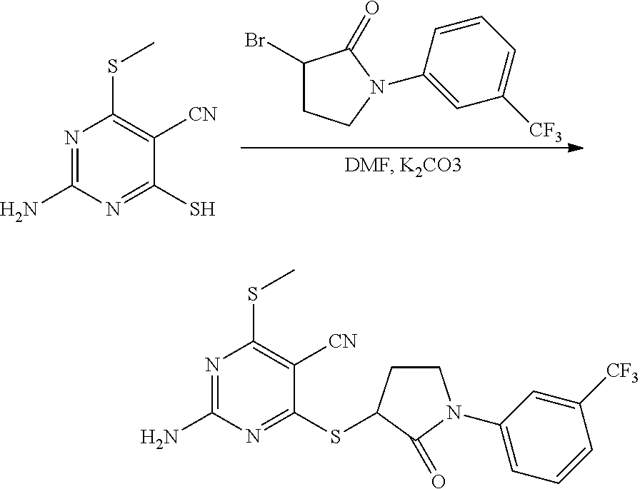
C1=CC(N2CCC(Br)C2=O)=CC([CF3])=C1.SC1=NC(N)=NC(SC)=C1[CN].S(C1=NC(N)=NC(SC)=C1[CN])C1CCN(C2=CC=CC([CF3])=C2)C1=O
